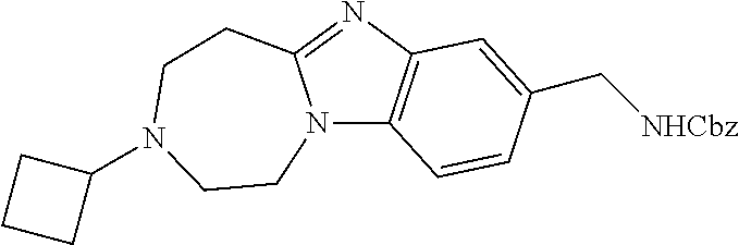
N12C3=C(N=C1CCN(C1CCC1)CC2)C=C(C[NHCbz])C=C3
